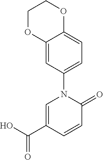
C1=C(C(O)=O)C=CC(=O)N1C1=CC=C2C(=C1)OCCO2
